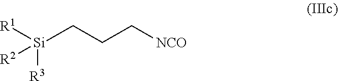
[Si](CCC[NCO])([R1])([R3])[R2]
